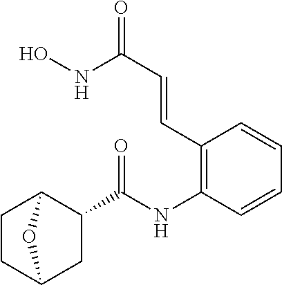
C1(C=CC(=O)NO)=C(NC(C2C3CCC(C2)O3)=O)C=CC=C1
